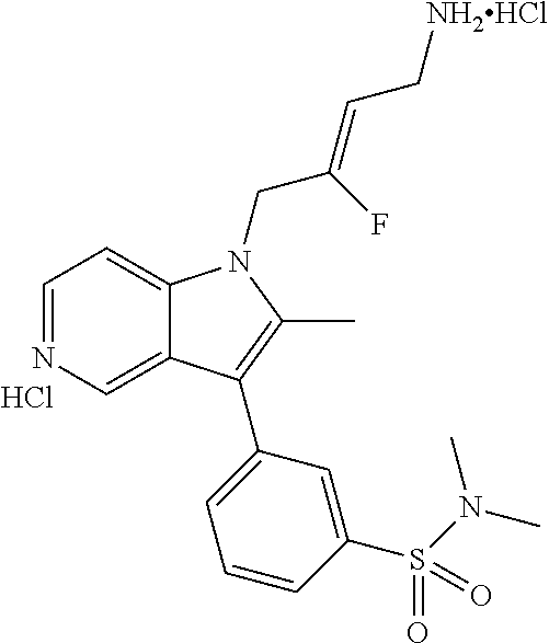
C1=NC=C2C(=C1)N(CC(=CC[NH2HCl])F)C(C)=C2C1=CC=CC(S(N(C)C)(=O)=O)=C1.Cl
